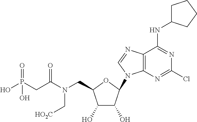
C12=C(N=C(Cl)N=C1NC1CCCC1)N(C1C(O)C(O)C(CN(C(CP(O)(=O)O)=O)C[HO2C])O1)C=N2
